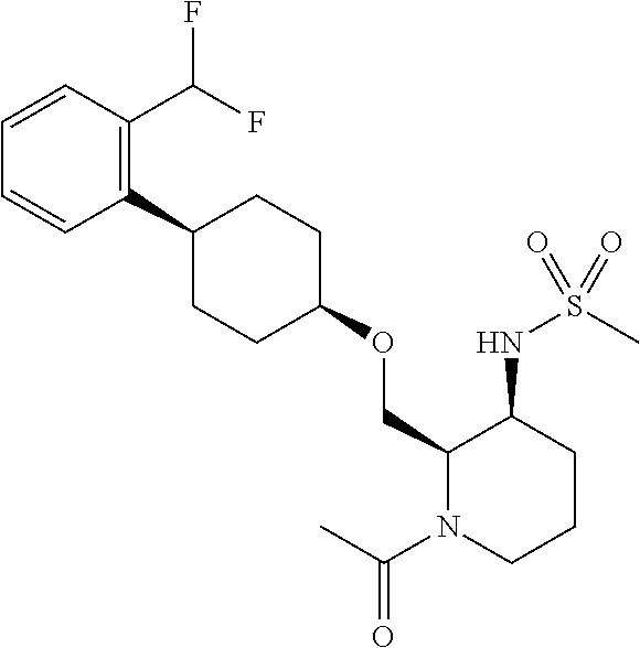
C1(C2CCC(OCC3N(C(C)=O)CCCC3NS(C)(=O)=O)CC2)=C(C(F)F)C=CC=C1
